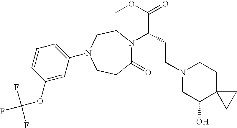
C1(=O)N(C(C(OC)=O)CCN2CC(O)C3(CC2)CC3)CCN(C2=CC=CC(OC(F)(F)F)=C2)CC1
